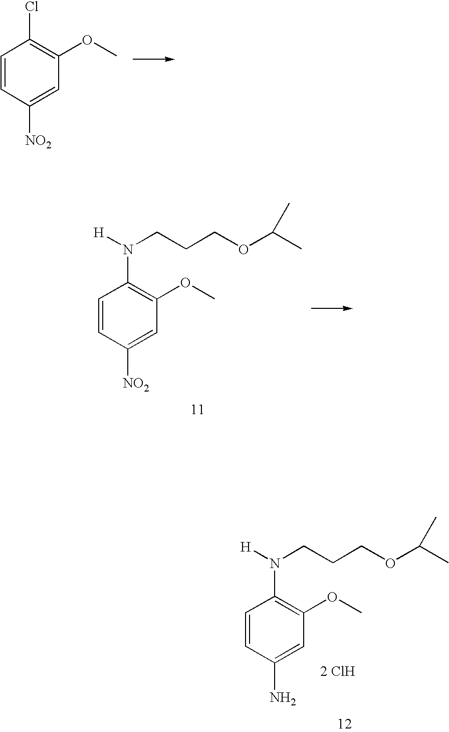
C1(N(CCCOC(C)C)[H])=C(OC)C=C(N)C=C1.[2 ClH].C1(Cl)=C(OC)C=C([NO2])C=C1.C1(N(CCCOC(C)C)[H])=C(OC)C=C([NO2])C=C1
